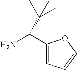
C1(C(N)C(C)(C)C)=CC=CO1
